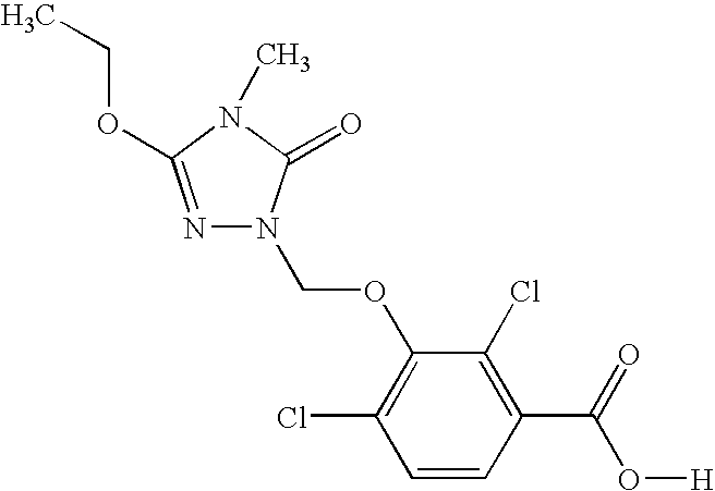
N1=C(OCC)N(C)C(=O)N1COC1=C(Cl)C=CC(C(=O)O[H])=C1Cl
